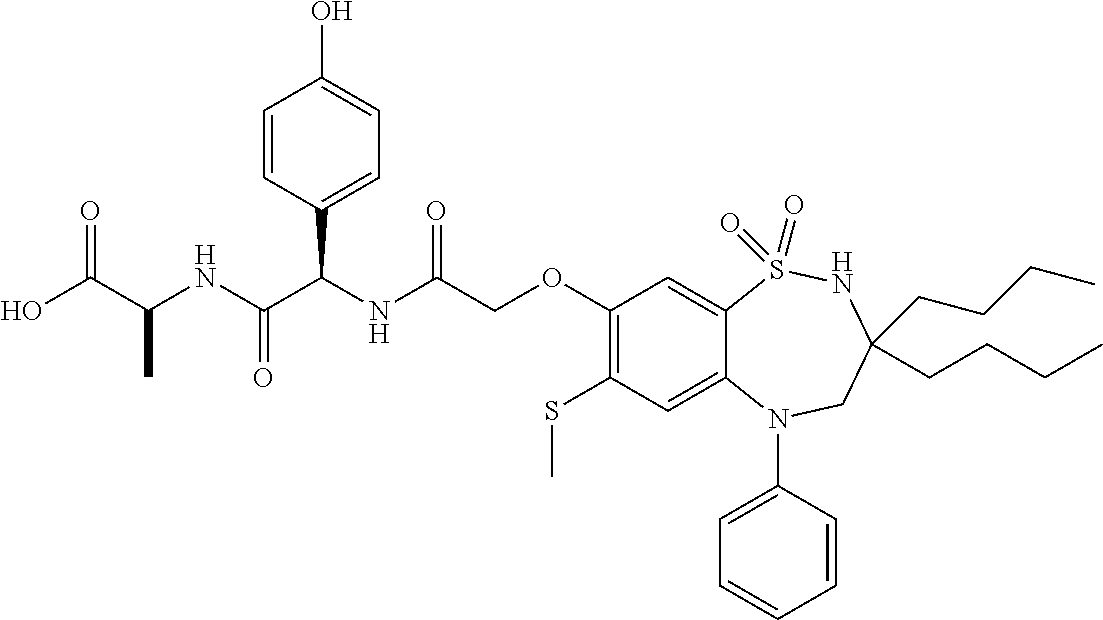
OC(C(NC(C(NC(COC1=C(SC)C=C2C(=C1)S(=O)(=O)NC(CCCC)(CCCC)CN2C1=CC=CC=C1)=O)C1=CC=C(O)C=C1)=O)C)=O
